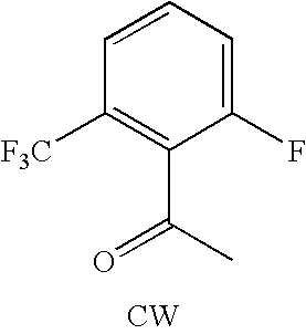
C1=CC=C(F)C(C(C)=O)=C1[F3C].[CW]
